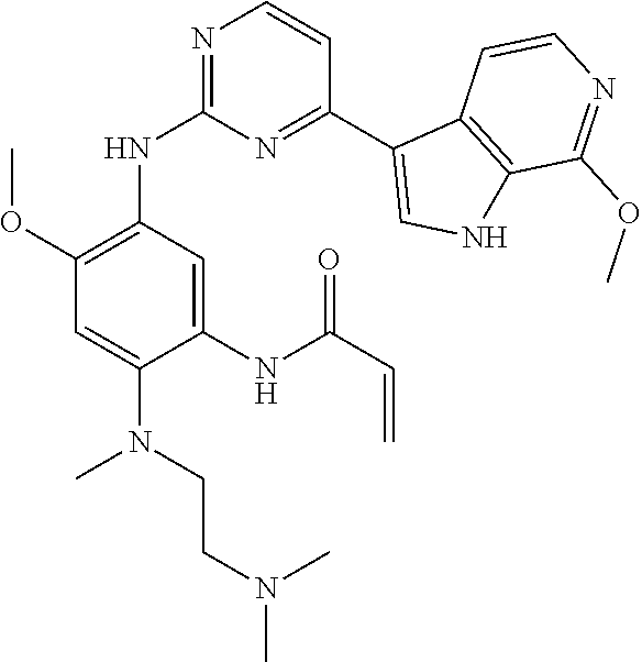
C1=C(N(CCN(C)C)C)C(NC(C=C)=O)=CC(NC2=NC=CC(C3=CNC4=C3C=CN=C4OC)=N2)=C1OC
